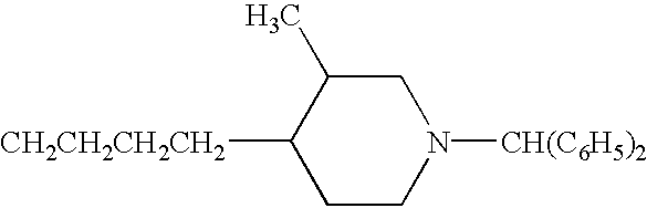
C1CN([CH(C6H5)2])CC(C)C1[CH2CH2CH2CH2]
